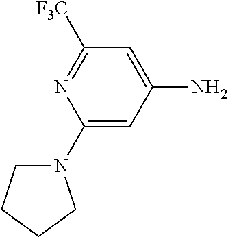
C1([F3C])=NC(N2CCCC2)=CC(N)=C1
